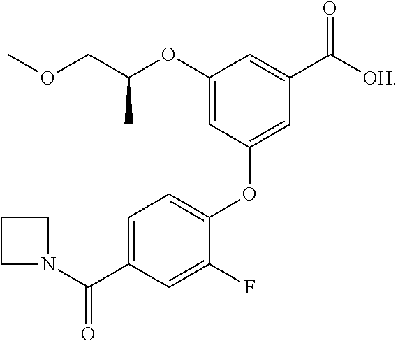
C1(OC(COC)C)=CC(OC2=CC=C(C(N3CCC3)=O)C=C2F)=CC(C(=O)[OH])=C1
